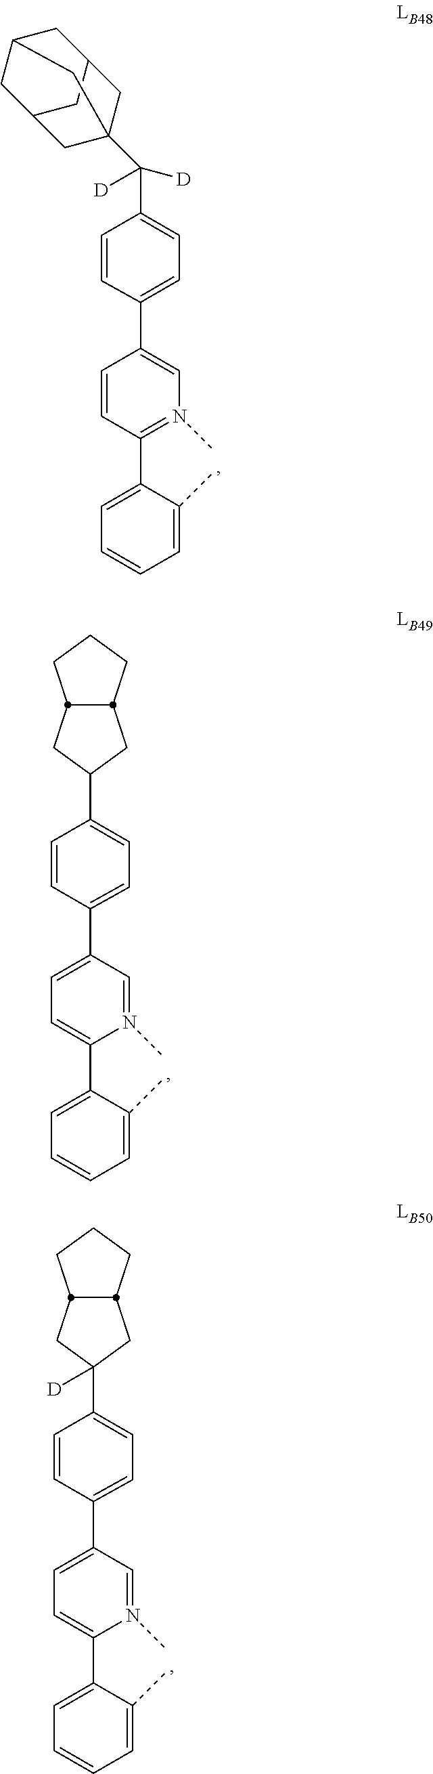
C1(C2=N(C)C=C(C3=CC=C(C(C45CC6CC(CC(C6)C4)C5)([D])[D])C=C3)C=C2)=CC=CC=C1C.C1(C2=CC=C(C3=CC=C(C4([D])CC5CCCC5C4)C=C3)C=N2C)=CC=CC=C1C.C1(C2=CC=C(C3=CC=C(C4CC5CCCC5C4)C=C3)C=N2C)=CC=CC=C1C
